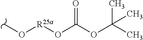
CO[R25a]OC(OC(C)(C)C)=O
